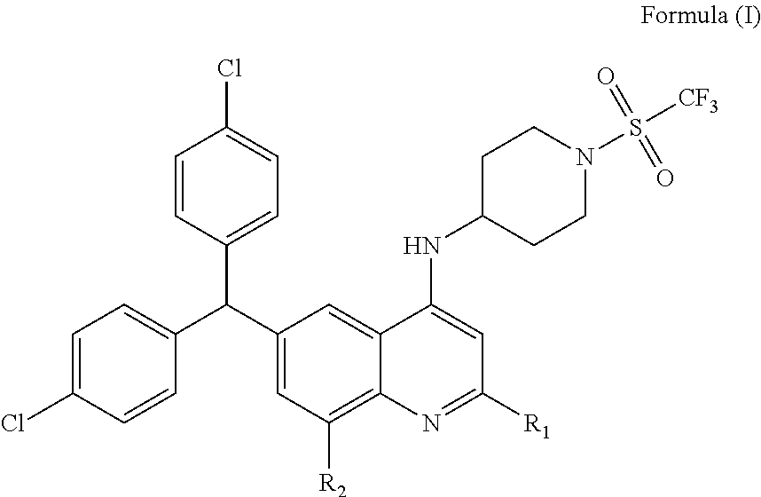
C1=C(Cl)C=CC(C(C2=CC([R2])=C3C(=C2)C(NC2CCN(S([CF3])(=O)=O)CC2)=CC([R1])=N3)C2=CC=C(Cl)C=C2)=C1
